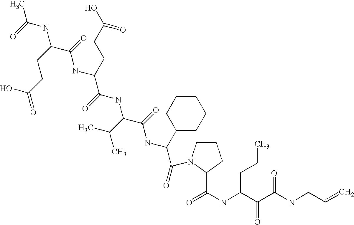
C(NC(C(NC(C(NC(C(NC(C(=O)N1CCCC1C(NC(C(C(NCC=C)=O)=O)CCC)=O)C1CCCCC1)=O)C(C)C)=O)CCC(O)=O)=O)CCC(=O)O)(C)=O
